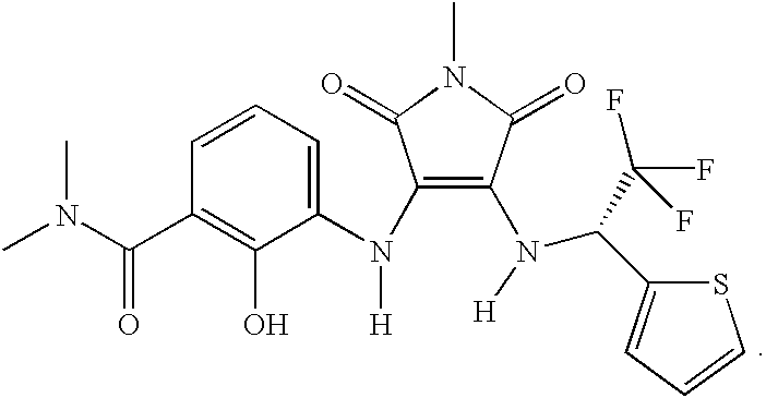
C1(N(C2=C(N([H])C(C(F)(F)F)C3=CC=CS3)C(=O)N(C)C2=O)[H])=CC=CC(C(N(C)C)=O)=C1O
